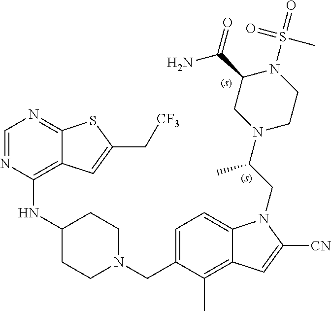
C1=C(CN2CCC(NC3=C4C(=NC=N3)SC(C[CF3])=C4)CC2)C(C)=C2C(=C1)N(CC(N1CCN(S(C)(=O)=O)C(C(N)=O)C1)C)C([CN])=C2
